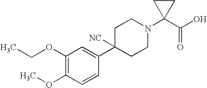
C1(OCC)=C(OC)C=CC(C2([NC])CCN(C3(C(O)=O)CC3)CC2)=C1
